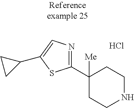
C1(C2=NC=C(C3CC3)S2)([Me])CCNCC1.Cl
